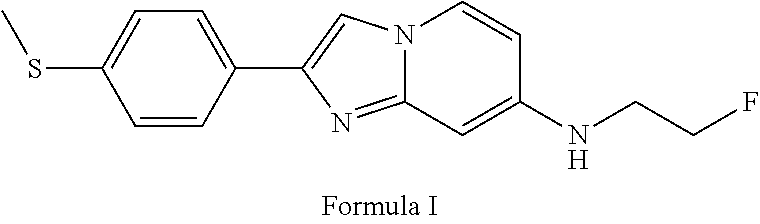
N12C(=NC(C3=CC=C(SC)C=C3)=C1)C=C(NCCF)C=C2
